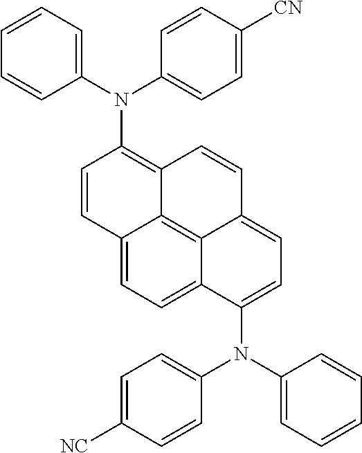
C1=CC=C(N(C2=C3C4=C5C(=CC=C(N(C6=CC=C([NC])C=C6)C6=CC=CC=C6)C5=CC=C4C=C2)C=C3)C2=CC=C([CN])C=C2)C=C1
